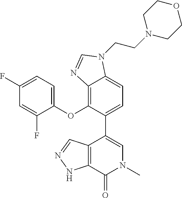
C12=C(C(=O)N(C)C=C1C1=CC=C3C(=C1OC1=CC=C(F)C=C1F)N=CN3CCN1CCOCC1)NN=C2
